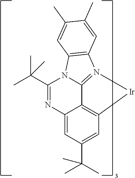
N1=C(C(C)(C)C)N2C3=N(C4=C2C=C(C)C(C)=C4)[Ir]C2=C3C1=CC(C(C)(C)C)=C2
